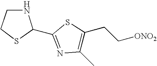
C1(C2=NC(C)=C(CC[ONO2])S2)NCCS1
